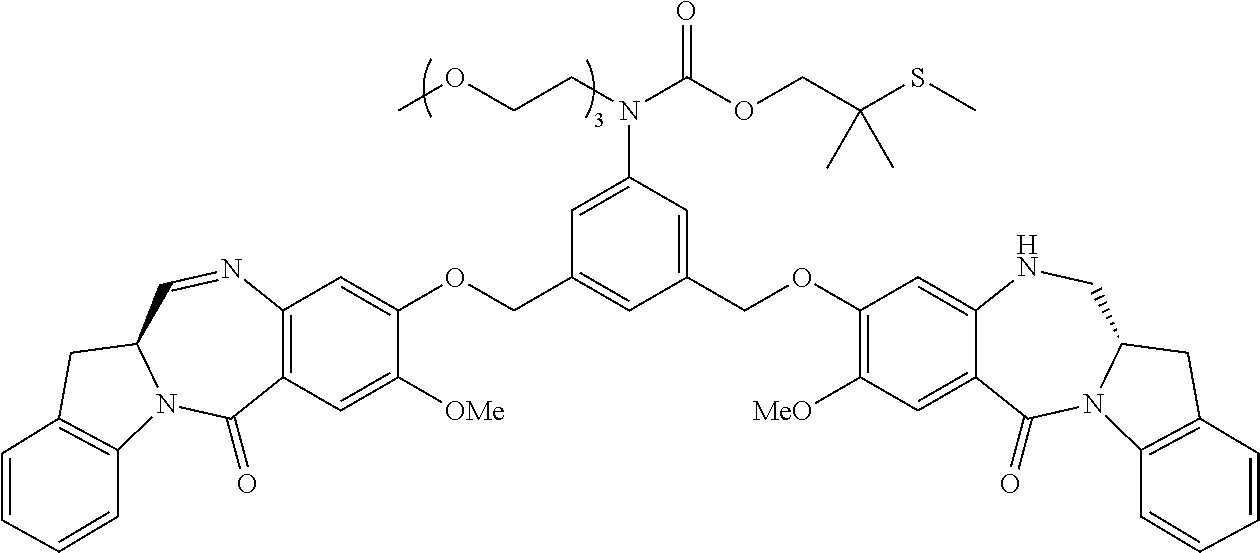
C12=C(C=C([OMe])C(OCC3=CC(COC4=C([MeO])C=C5C(=C4)NCC4N(C5=O)C5=C(C4)C=CC=C5)=CC(N(C(OCC(SC)(C)C)=O)CCOC)=C3)=C1)C(=O)N1C(C=N2)CC2=C1C=CC=C2
